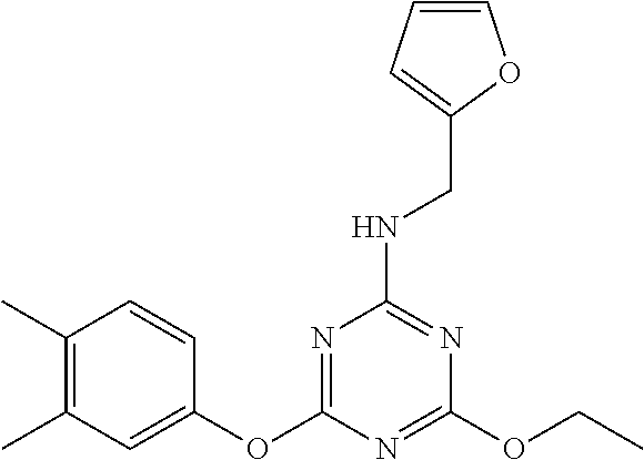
O(C1=CC(C)=C(C)C=C1)C1=NC(NCC2=CC=CO2)=NC(OCC)=N1
